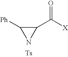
C1(C([X])=O)C([Ph])N1
